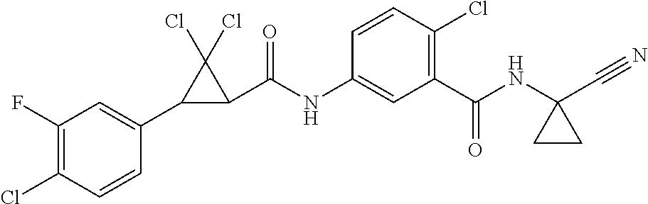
C1(F)=C(Cl)C=CC(C2C(C(NC3=CC(C(=O)NC4(C#N)CC4)=C(Cl)C=C3)=O)C2(Cl)Cl)=C1
